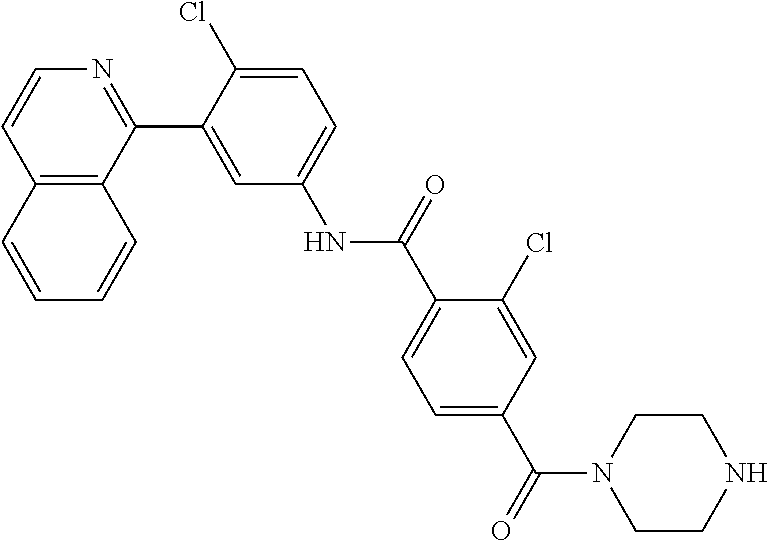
C12=C(C(C3=CC(NC(C4=CC=C(C(N5CCNCC5)=O)C=C4Cl)=O)=CC=C3Cl)=NC=C1)C=CC=C2
